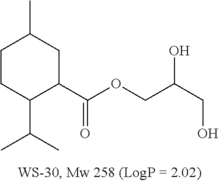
C1CC(C(C)C)C(C(=O)OCC(O)CO)CC1C
